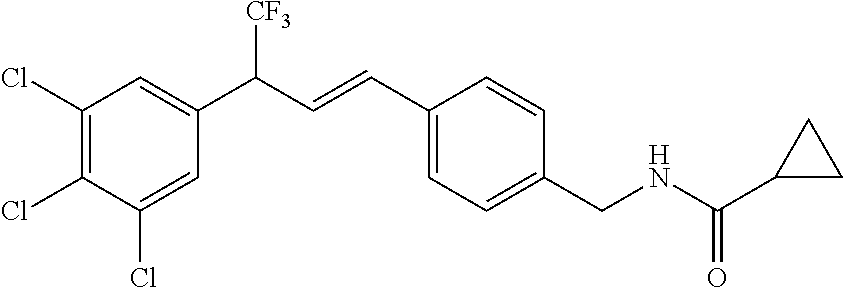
C1(Cl)=CC(C(C=CC2=CC=C(CNC(C3CC3)=O)C=C2)[CF3])=CC(Cl)=C1Cl
